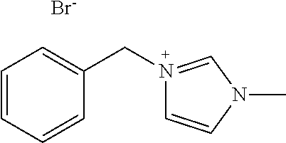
C1=CC=CC(CN2=CN(C)C=C2)=C1.[Br-]
